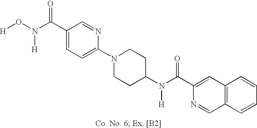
C1(C(N(O[H])[H])=O)=CC=C(N2CCC(N(C(C3=CC4=C(C=N3)C=CC=C4)=O)[H])CC2)N=C1
